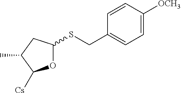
O1C(SCC2=CC=C([OCH3])C=C2)CC(C)C1[Cs]
